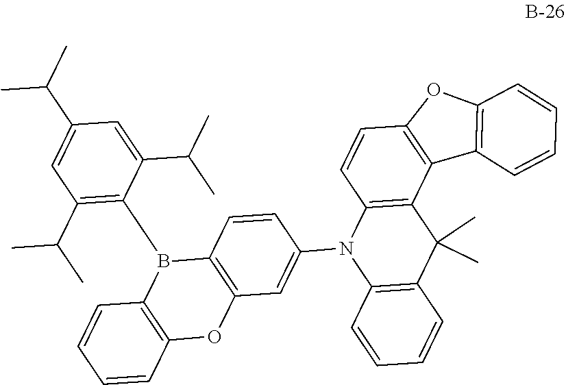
C1=C(C(C)C)C(B2C3=C(C=C(N4C5=C(C6=C(OC7=C6C=CC=C7)C=C5)C(C)(C)C5=C4C=CC=C5)C=C3)OC3=C2C=CC=C3)=C(C(C)C)C=C1C(C)C
